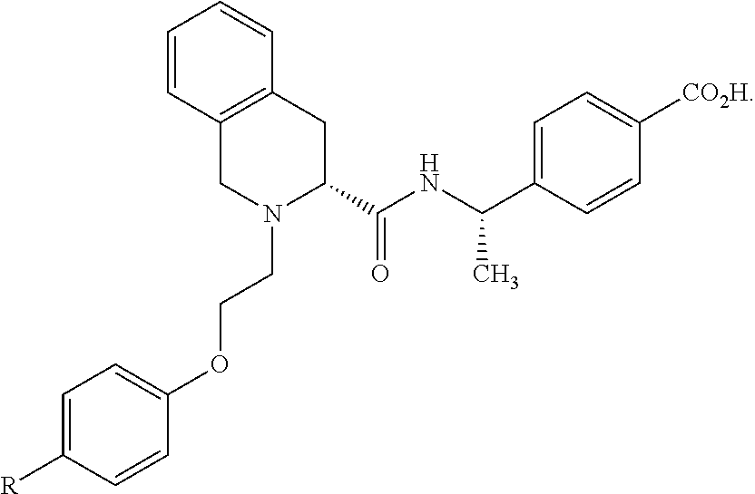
C1=CC(OCCN2C(C(NC(C3=CC=C([CO2H])C=C3)C)=O)CC3=C(C2)C=CC=C3)=CC=C1[R]
